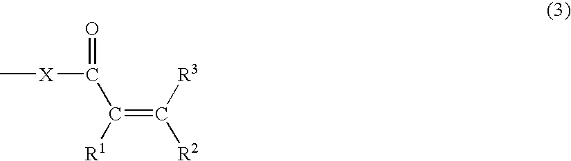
C[X]C(C(=C([R3])[R2])[R1])=O
